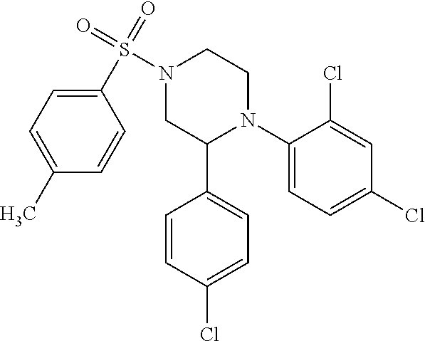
C1(N2CCN(S(=O)(=O)C3=CC=C(C)C=C3)CC2C2=CC=C(Cl)C=C2)=CC=C(Cl)C=C1Cl
